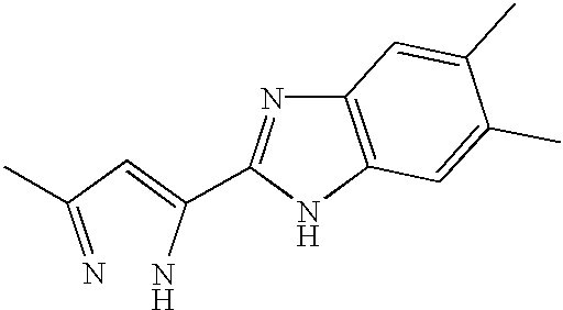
N=C(C=C(N)C1=NC2=C(N1)C=C(C)C(C)=C2)C
